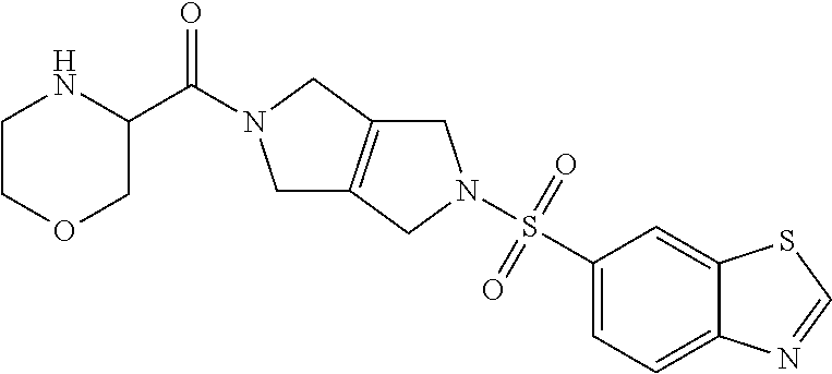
C1C2=C(CN1C(C1NCCOC1)=O)CN(S(C1=CC=C3C(=C1)SC=N3)(=O)=O)C2
